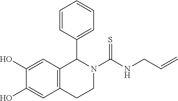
C=CCNC(N1CCC2=C(C1C1=CC=CC=C1)C=C(O)C(O)=C2)=S
